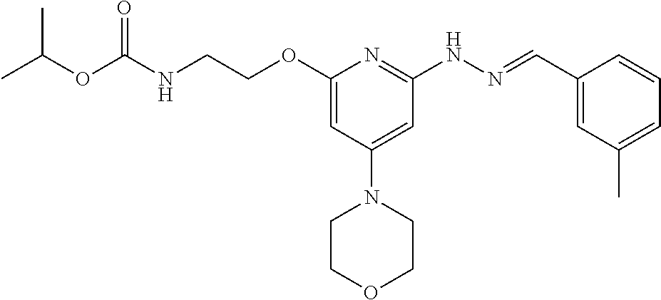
N(C(OC(C)C)=O)CCOC1=CC(N2CCOCC2)=CC(NN=CC2=CC(C)=CC=C2)=N1
